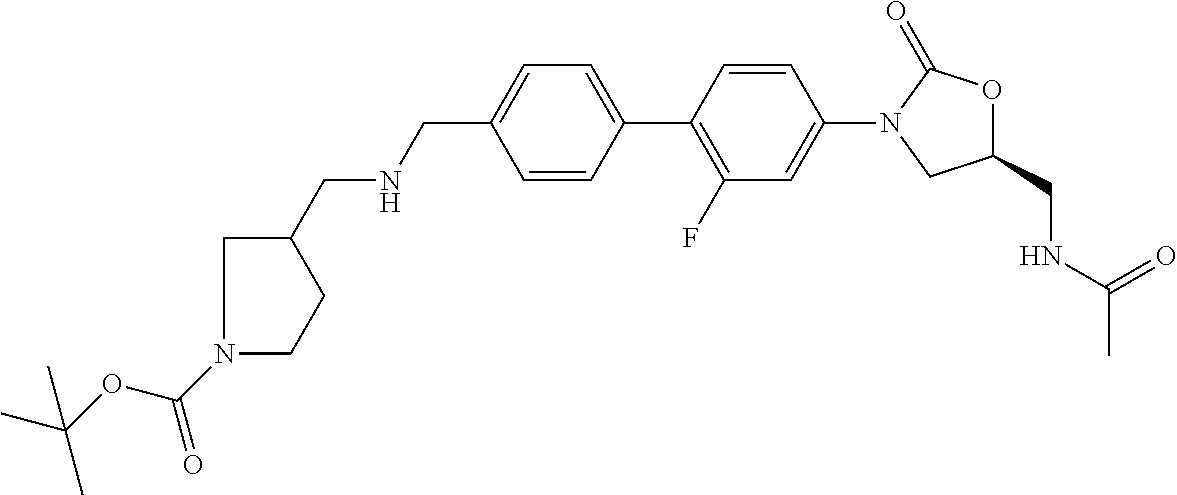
C1(CNC(=O)C)OC(=O)N(C2=CC(F)=C(C3=CC=C(CNCC4CN(C(OC(C)(C)C)=O)CC4)C=C3)C=C2)C1
